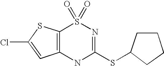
C12=C(NC(SC3CCCC3)=NS1(=O)=O)C=C(Cl)S2
